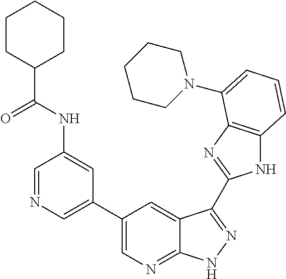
C1(C2=CN=CC(NC(C3CCCCC3)=O)=C2)=CN=C2C(=C1)C(C1=NC3=C(N1)C=CC=C3N1CCCCC1)=NN2
